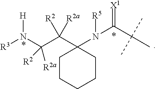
C(C(C)(C)C)(=[X1])N(C1(C(C(N([R3])[H])([R2a])[R2])([R2a])[R2])CCCCC1)[R5]
